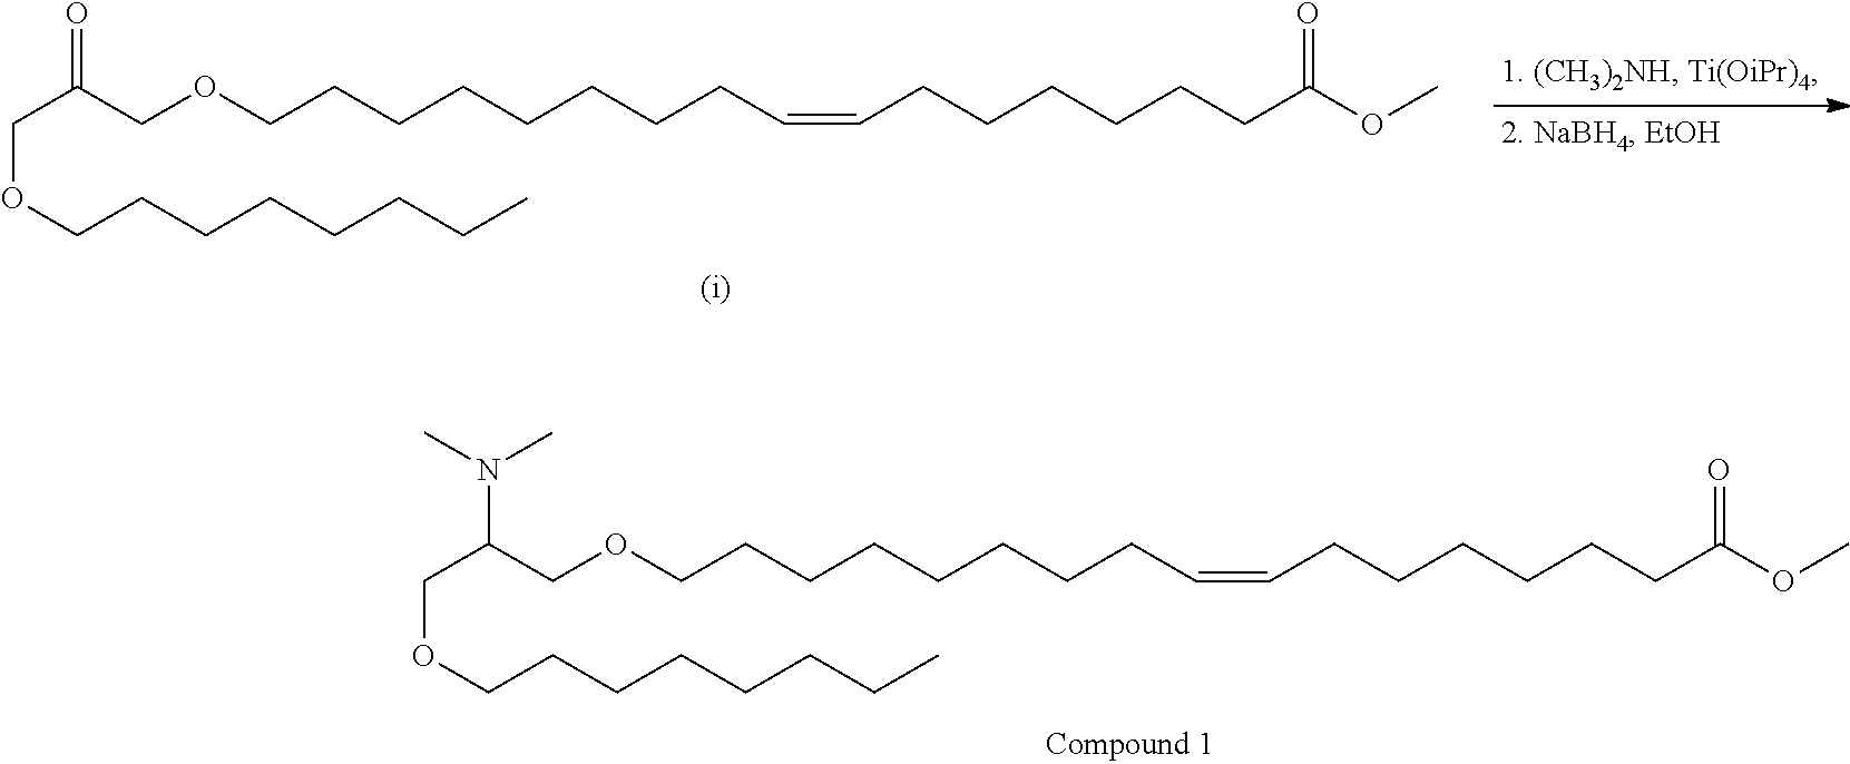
O(CCCCCCCCC=CCCCCCCC(OC)=O)CC(COCCCCCCCC)N(C)C.O(CCCCCCCCC=CCCCCCCC(OC)=O)CC(COCCCCCCCC)=O
